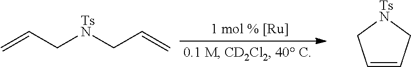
C=CC[TsN]CC=C.C1=CC[TsN]C1
